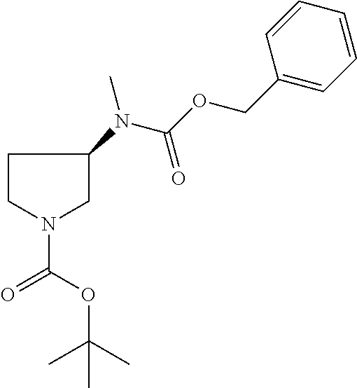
C1CN(C(OC(C)(C)C)=O)CC1N(C(OCC1=CC=CC=C1)=O)C
